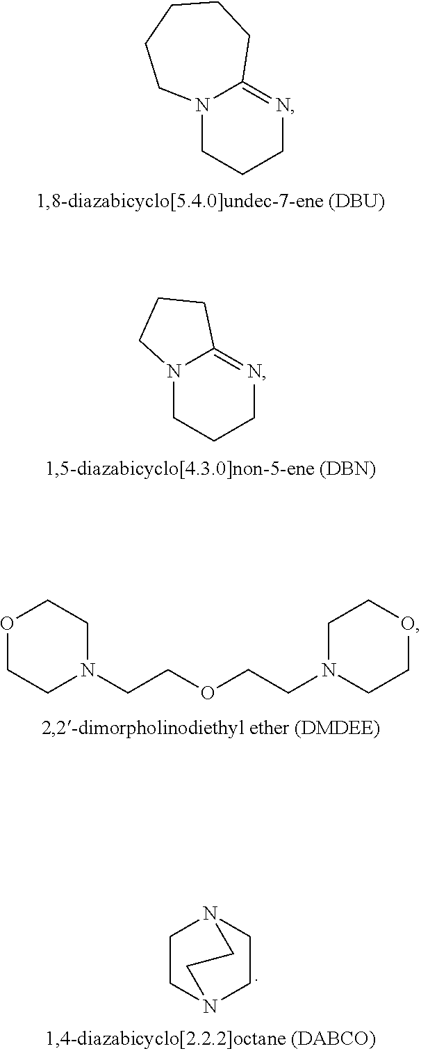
N12CCCN=C1CCCCC2.N12CCCN=C1CCC2.O1CCN(CCOCCN2CCOCC2)CC1.C1CN2CCN1CC2
